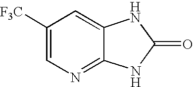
C1([F3C])=CN=C2C(=C1)NC(=O)N2
